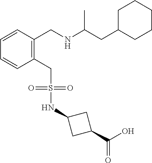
C1(CS(NC2CC(C(O)=O)C2)(=O)=O)=C(CNC(CC2CCCCC2)C)C=CC=C1
